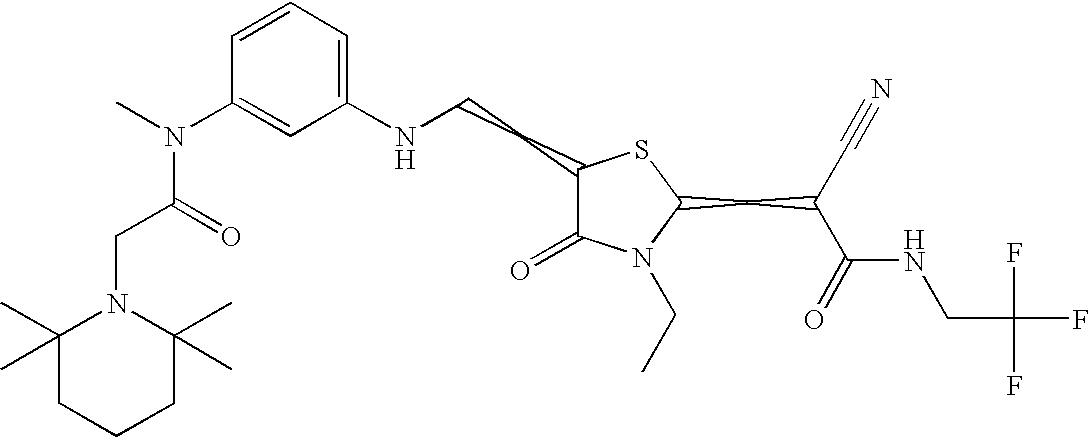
C1(NCCC2C(=O)N(CC)C(CC(C(=O)NCC(F)(F)F)C#N)S2)=CC=CC(N(C)C(CN2C(C)(C)CCCC2(C)C)=O)=C1
